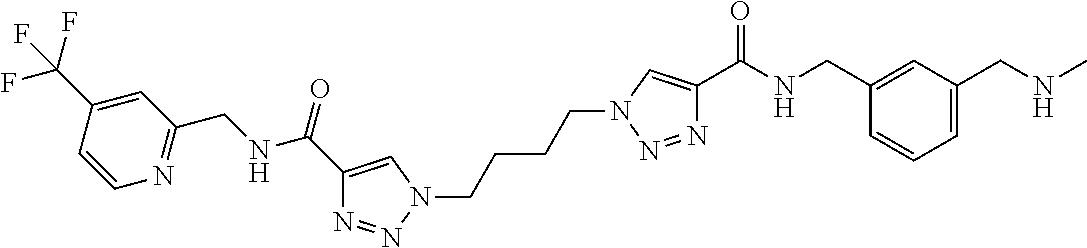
N1(CCCCN2N=NC(C(NCC3=CC(CNC)=CC=C3)=O)=C2)C=C(C(NCC2=NC=CC(C(F)(F)F)=C2)=O)N=N1
